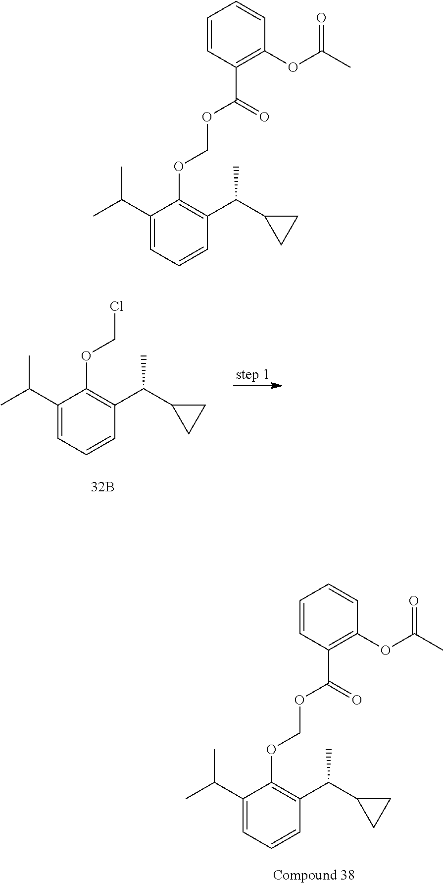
ClCOC1=C(C(C2CC2)C)C=CC=C1C(C)C.C1=CC(C(=O)OCOC2=C(C(C3CC3)C)C=CC=C2C(C)C)=C(OC(C)=O)C=C1.C1=CC(C(=O)OCOC2=C(C(C3CC3)C)C=CC=C2C(C)C)=C(OC(C)=O)C=C1
